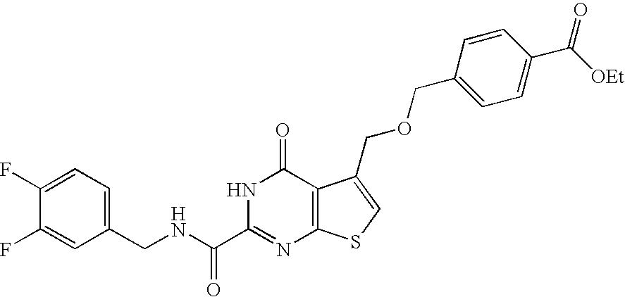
C1(CNC(C2=NC3=C(C(=O)N2)C(COCC2=CC=C(C([OEt])=O)C=C2)=CS3)=O)=CC=C(F)C(F)=C1
